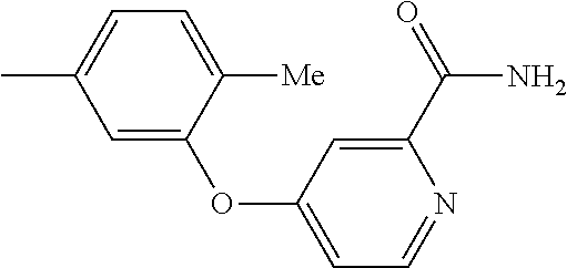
CC1=CC=C([Me])C(OC2=CC=NC(C(N)=O)=C2)=C1
